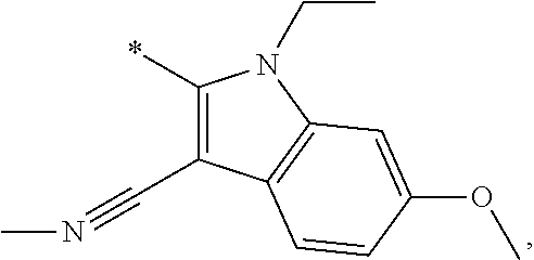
C1(*)=C(C#NC)C2=C(N1CC)C=C(OC)C=C2
